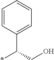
C1=CC(C(CO)*)=CC=C1
